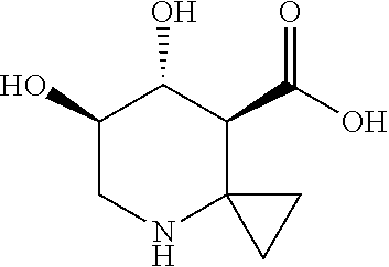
C1(O)CNC2(C(C(O)=O)C1O)CC2
